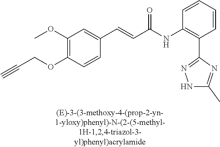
C1(OC)=C(OCC#C)C=CC(C=CC(=O)NC2=C(C3=NNC(C)=N3)C=CC=C2)=C1
